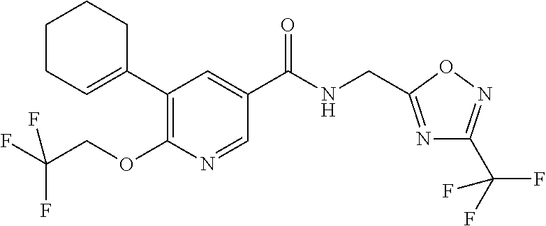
C1(C2=CCCCC2)=C(OCC(F)(F)F)N=CC(C(NCC2=NC(C(F)(F)F)=NO2)=O)=C1
